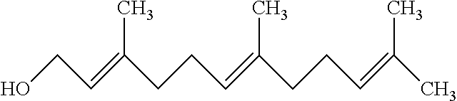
OCC=C(CCC=C(CCC=C(C)C)C)C
